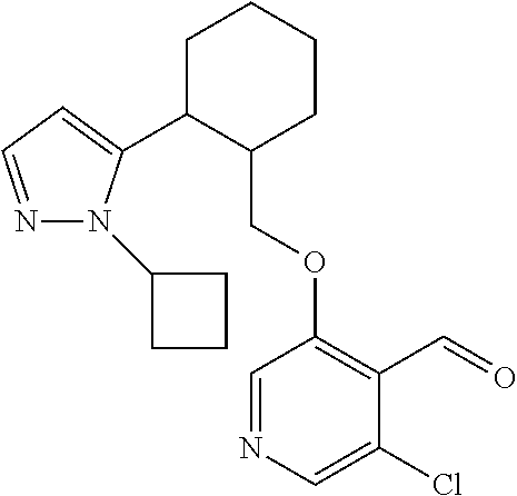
C1C(C2=CC=NN2C2CCC2)C(COC2=C(C=O)C(Cl)=CN=C2)CCC1
